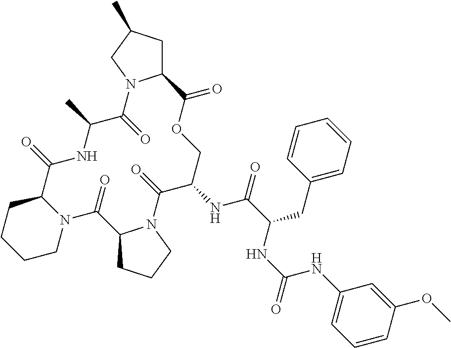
C12CC(C)CN1C(=O)C(C)NC(=O)C1CCCCN1C(=O)C1CCCN1C(=O)C(NC(=O)C(CC1=CC=CC=C1)NC(=O)NC1=CC=CC(OC)=C1)COC2=O
